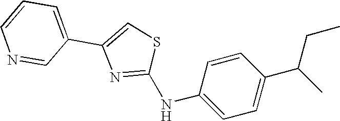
C1=CN=CC(C2=CSC(NC3=CC=C(C(CC)C)C=C3)=N2)=C1
